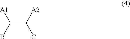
C(=C([A2])C)(B)[A1]
